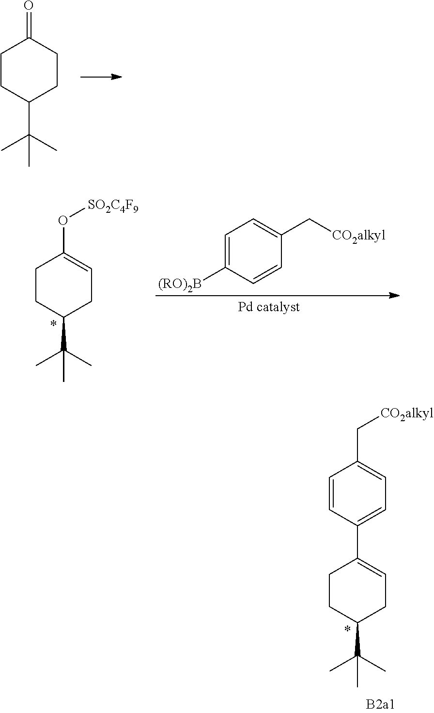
C1CC(C(C)(C)C)CC=C1C1=CC=C(C[CO2alkyl])C=C1.C1CC(C(C)(C)C)CCC1=O.C1=C([(RO)2B])C=CC(C[CO2alkyl])=C1.C1CC(C(C)(C)C)CC=C1O[SO2C4F9]
